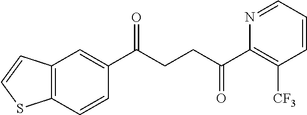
C1(C(CCC(C2=C([CF3])C=CC=N2)=O)=O)=CC2=C(C=C1)SC=C2
